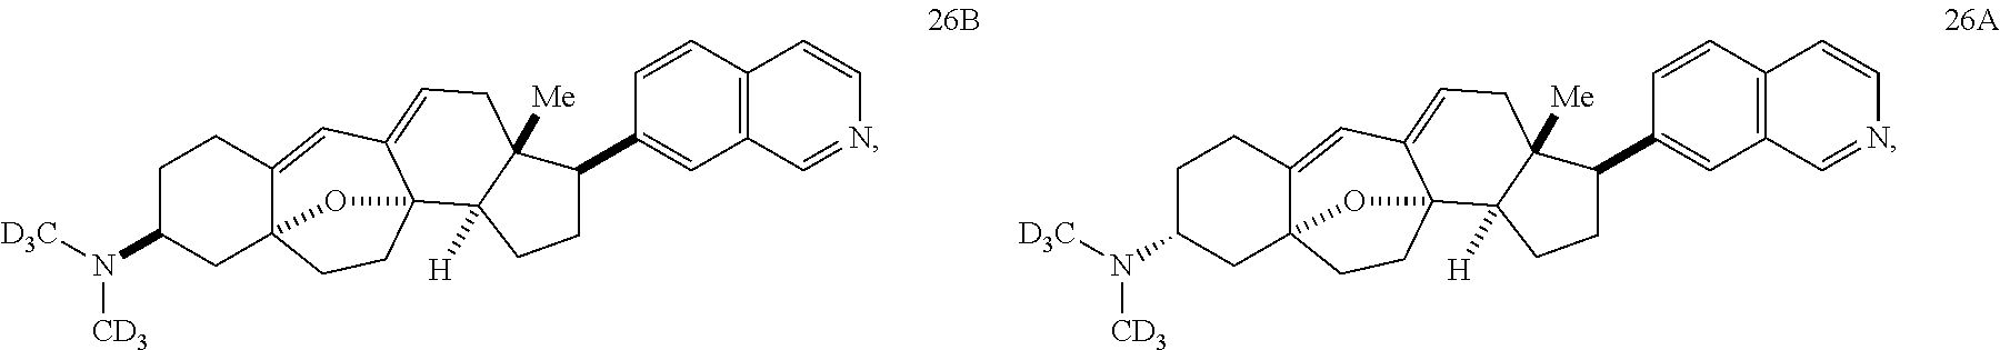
C12=CC3=CCC4([Me])C([H])(C35CCC1(CC(N([D3C])[CD3])CC2)O5)CCC4C1=CC2=C(C=C1)C=CN=C2.C12=CC3=CCC4([Me])C([H])(C35CCC1(CC(N([D3C])[CD3])CC2)O5)CCC4C1=CC2=C(C=C1)C=CN=C2
